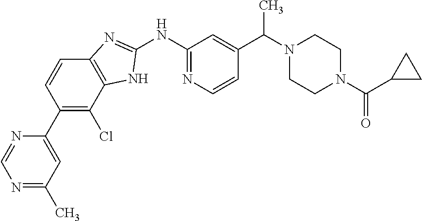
N1=C(C)C=C(C2=C(Cl)C3=C(C=C2)N=C(NC2=NC=CC(C(N4CCN(C(C5CC5)=O)CC4)C)=C2)N3)N=C1
